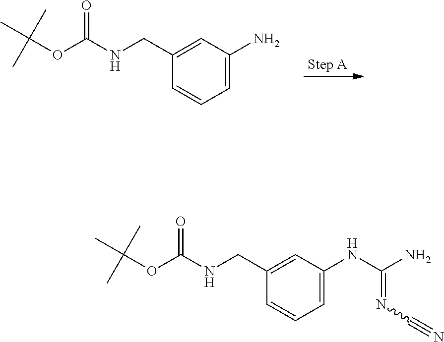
C1(CNC(OC(C)(C)C)=O)=CC(N)=CC=C1.C1(CNC(OC(C)(C)C)=O)=CC(NC(N)=NC#N)=CC=C1
